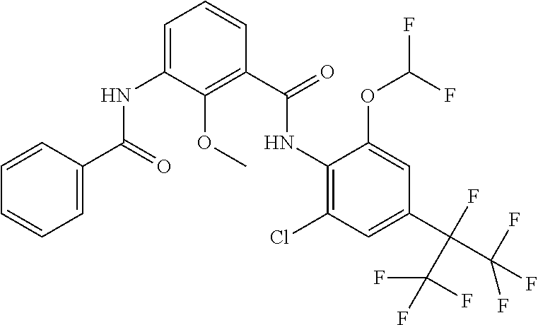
N(C1=C(Cl)C=C(C(C(F)(F)F)(F)C(F)(F)F)C=C1OC(F)F)C(C1=C(OC)C(NC(C2=CC=CC=C2)=O)=CC=C1)=O
